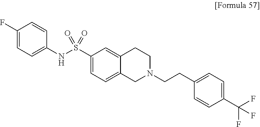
C1(F)=CC=C(NS(C2=CC=C3C(=C2)CCN(CCC2=CC=C(C(F)(F)F)C=C2)C3)(=O)=O)C=C1
